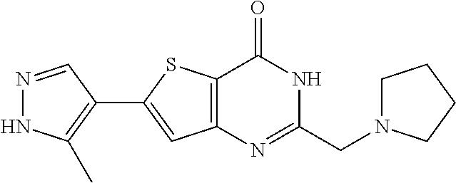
N1=CC(C2=CC3=C(S2)C(=O)NC(CN2CCCC2)=N3)=C(C)N1
